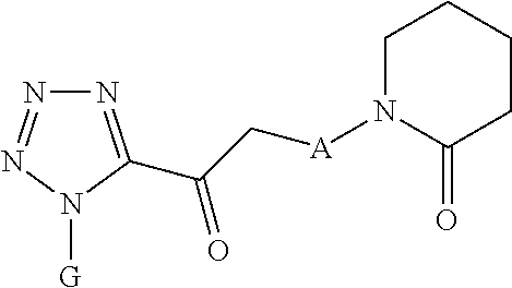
N1=C(C(=O)C[A]N2C(=O)CCCC2)N([G])N=N1
